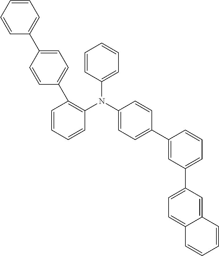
C1(N(C2=CC=CC=C2)C2=CC=C(C3=CC(C4=CC=C5C(=C4)C=CC=C5)=CC=C3)C=C2)=C(C2=CC=C(C3=CC=CC=C3)C=C2)C=CC=C1
